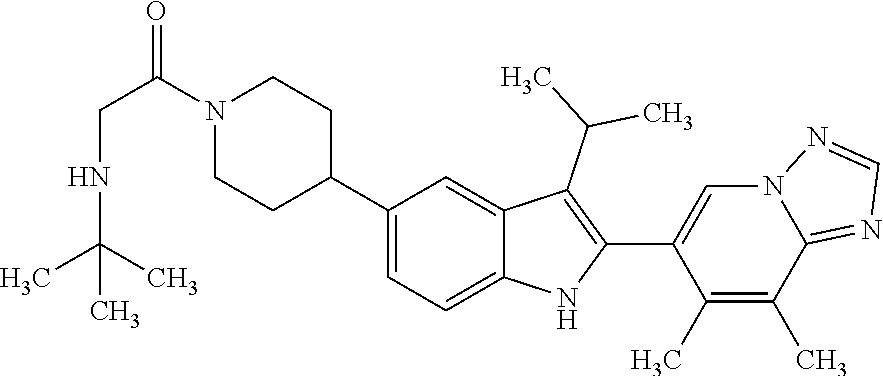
C1(C2CCN(C(CNC(C)(C)C)=O)CC2)=CC=C2C(=C1)C(C(C)C)=C(C1=CN3C(=NC=N3)C(C)=C1C)N2
